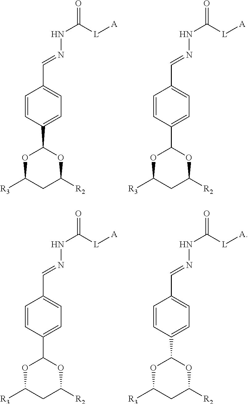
O1C([R3])CC([R2])OC1C1=CC=C(C=NNC(=O)[L][A])C=C1.O1C([R3])CC([R2])OC1C1=CC=C(C=NNC(=O)[L][A])C=C1.O1C([R3])CC([R2])OC1C1=CC=C(C=NNC(=O)[L][A])C=C1.O1C([R3])CC([R2])OC1C1=CC=C(C=NNC(=O)[L][A])C=C1
